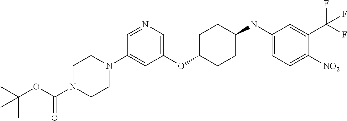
C1(OC2CCC(NC3=CC=C([NO2])C(C(F)(F)F)=C3)CC2)=CN=CC(N2CCN(C(OC(C)(C)C)=O)CC2)=C1
